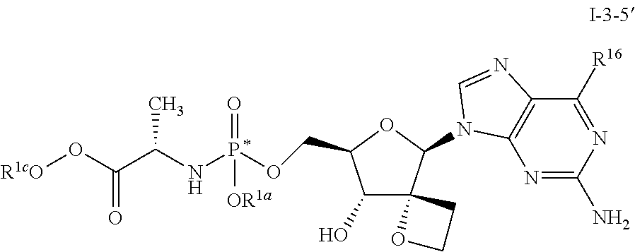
C1(O)C(COP(NC(C(O[R1cO])=O)C)(=O)[OR1a])OC(N2C3=C(C([R16])=NC(N)=N3)N=C2)C12OCC2
